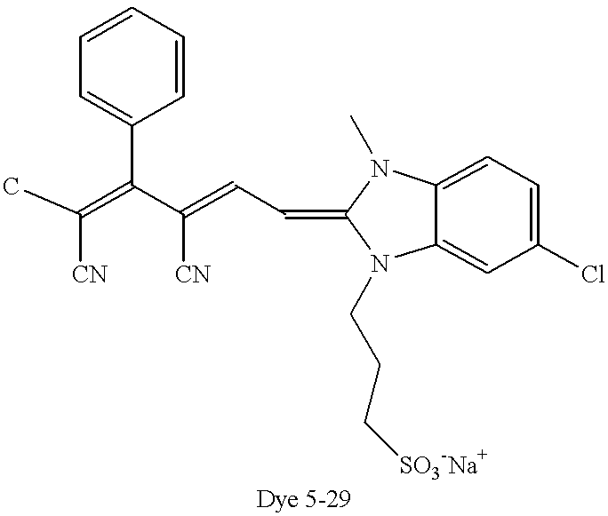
CC(=C(C(=CC=C1N(CCC[SO3-Na+])C2=CC(Cl)=CC=C2N1C)[CN])C1=CC=CC=C1)[CN]
